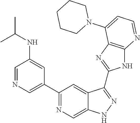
C1=NC=C(C2=NC=C3C(=C2)C(C2=NC4=C(N2)N=CC=C4N2CCCCC2)=NN3)C=C1NC(C)C
